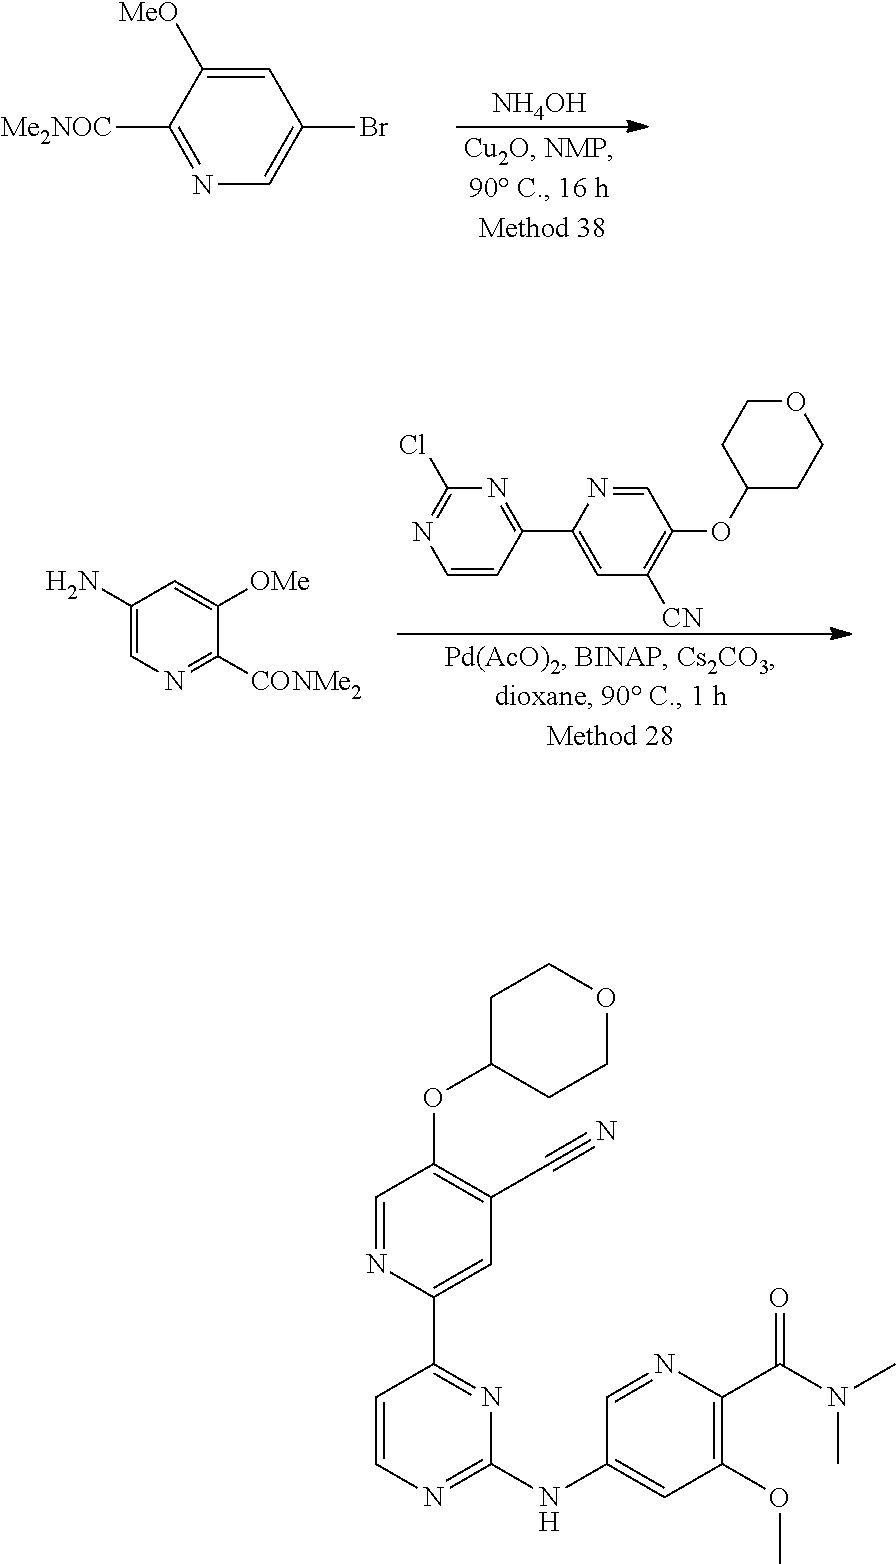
N1=C([Me2NOC])C([MeO])=CC(Br)=C1.[NH4OH].C1=CC(C2=CC([CN])=C(OC3CCOCC3)C=N2)=NC(Cl)=N1.C1(N)=CN=C([CONMe2])C([OMe])=C1.C1(OC2CCOCC2)=C(C#N)C=C(C2=NC(NC3=CC(OC)=C(C(N(C)C)=O)N=C3)=NC=C2)N=C1
